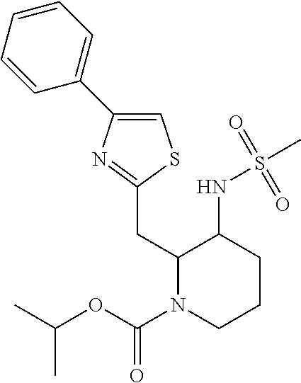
C1=C(C2=CC=CC=C2)N=C(CC2N(C(OC(C)C)=O)CCCC2NS(C)(=O)=O)S1
